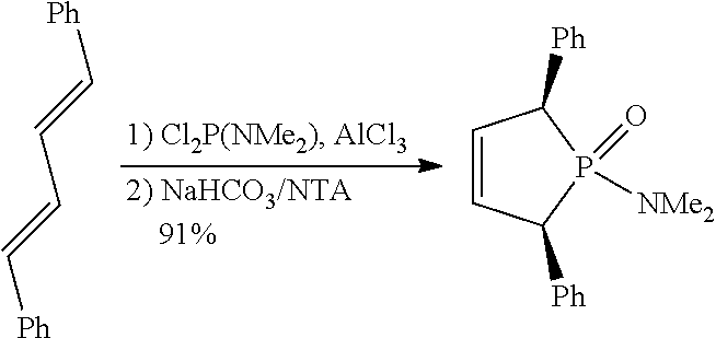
[Ph]C=CC=C[Ph].C1=CC([Ph])P([NMe2])(=O)C1[Ph]
